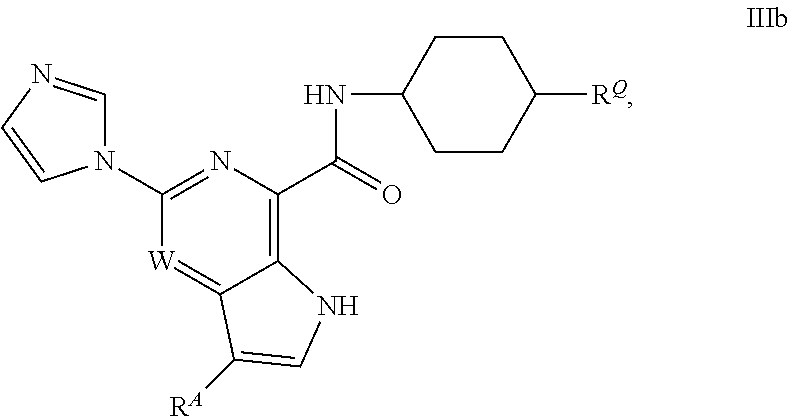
C1(N2C=NC=C2)=NC(C(=O)NC2CCC([RQ])CC2)=C2C(=[W]1)C([RA])=CN2
